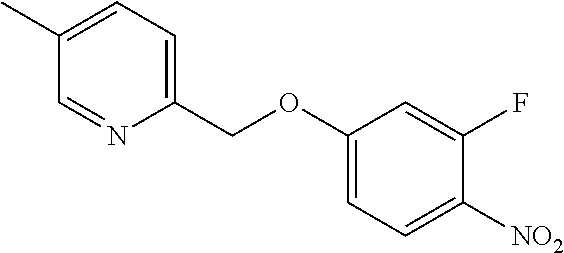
C1(C)=CC=C(COC2=CC=C([NO2])C(F)=C2)N=C1
